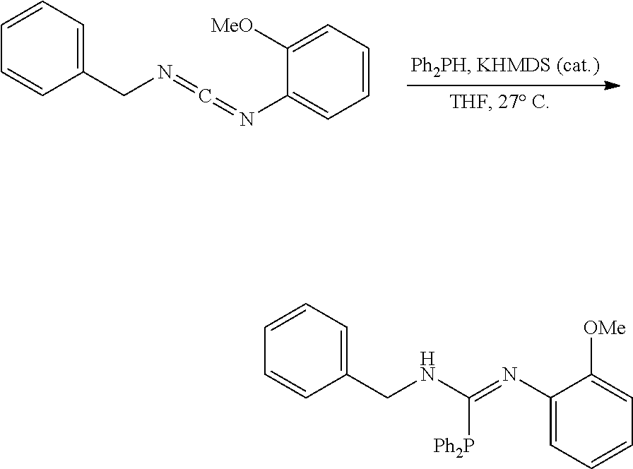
C1=CC=C(CN=C=NC2=CC=CC=C2[MeO])C=C1.C1=CC=C(CNC([Ph2P])=NC2=CC=CC=C2[OMe])C=C1
